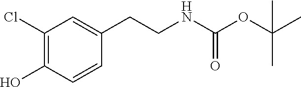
C1(Cl)=C(O)C=CC(CCNC(OC(C)(C)C)=O)=C1
